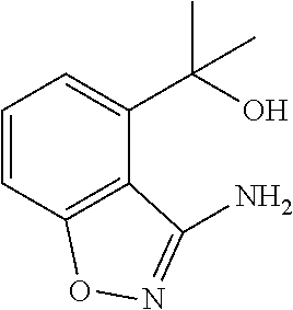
C1=CC2=C(C(C(O)(C)C)=C1)C(N)=NO2
